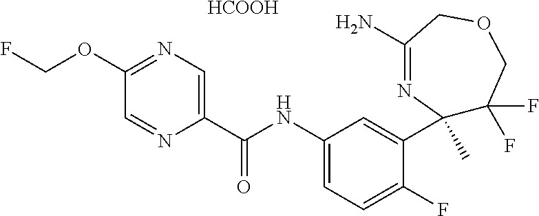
C1(NC(C2=CN=C(OCF)C=N2)=O)=CC=C(F)C(C2(C)C(F)(F)COCC(N)=N2)=C1.[HCOOH]
